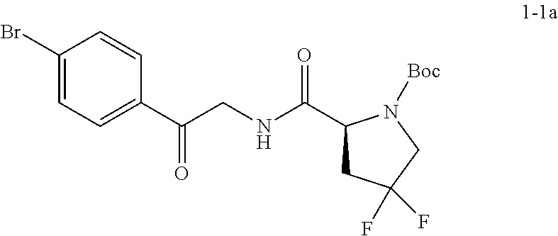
C1(Br)=CC=C(C(CNC(C2CC(F)(F)CN2[Boc])=O)=O)C=C1
